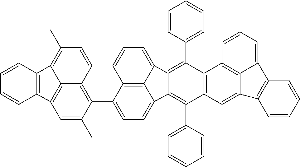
C1=C(C2=C3C4=C(C=C2C)C2=C(C4=C(C)C=C3)C=CC=C2)C2=C3C(=C1)C1=C(C4=CC=CC=C4)C4=C(C(C5=CC=CC=C5)=C1C3=CC=C2)C1=C2C(=C4)C3=C(C2=CC=C1)C=CC=C3
